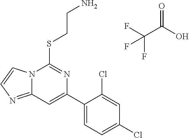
C1(C2=CC3=NC=CN3C(SCCN)=N2)=CC=C(Cl)C=C1Cl.FC(C(O)=O)(F)F
